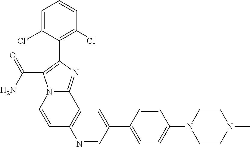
C12=C(C=C(C3=CC=C(N4CCN(C)CC4)C=C3)C=N1)C1=NC(C3=C(Cl)C=CC=C3Cl)=C(C(N)=O)N1C=C2
